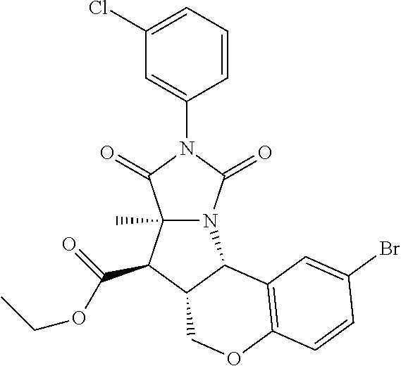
C1=C(Cl)C=C(N2C(=O)N3C(C)(C2=O)C(C(OCC)=O)C2C3C3=C(OC2)C=CC(Br)=C3)C=C1
